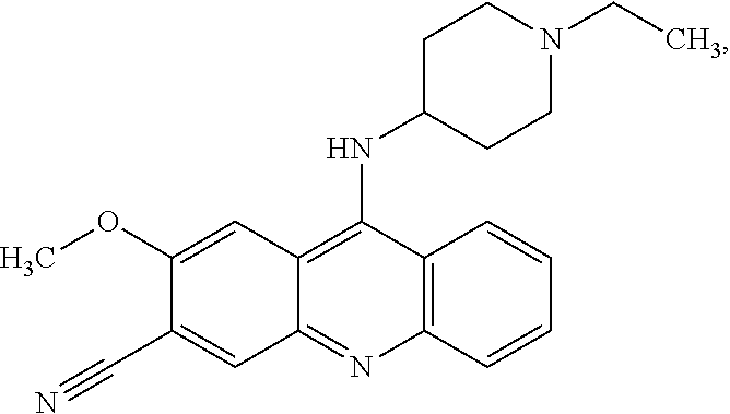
C12=C(N=C3C(=C1NC1CCN(CC)CC1)C=C(OC)C(C#N)=C3)C=CC=C2
